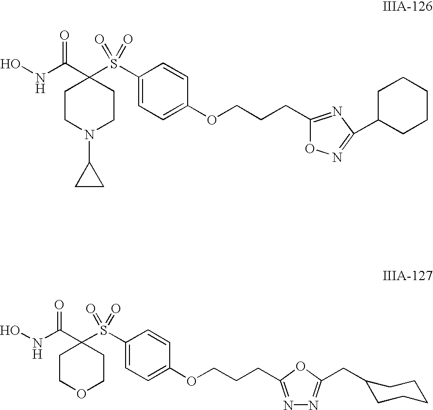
C1=C(S(C2(C(NO)=O)CCN(C3CC3)CC2)(=O)=O)C=CC(OCCCC2=NC(C3CCCCC3)=NO2)=C1.C1=C(S(C2(C(NO)=O)CCOCC2)(=O)=O)C=CC(OCCCC2=NN=C(CC3CCCCC3)O2)=C1
